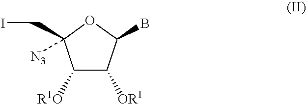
C1([R1O])C([OR1])C(B)OC1(CI)[N3]
